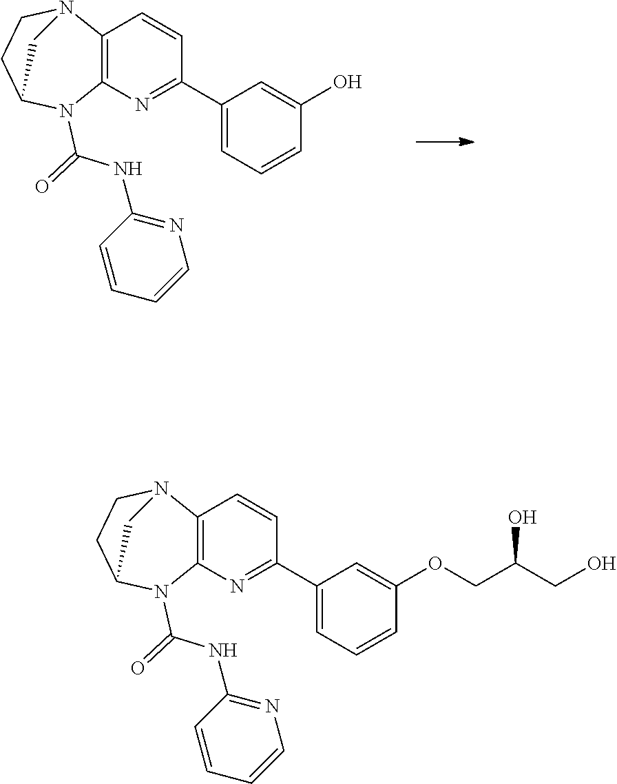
C12=C(N=C(C3=CC=CC(O)=C3)C=C1)N(C(=O)NC1=NC=CC=C1)C1CCN2C1.C12=C(N=C(C3=CC=CC(OCC(CO)O)=C3)C=C1)N(C(=O)NC1=NC=CC=C1)C1CCN2C1
